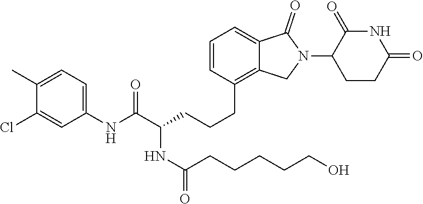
C1(NC(C(NC(=O)CCCCCO)CCCC2=C3C(=CC=C2)C(=O)N(C2CCC(=O)NC2=O)C3)=O)=CC=C(C)C(Cl)=C1
